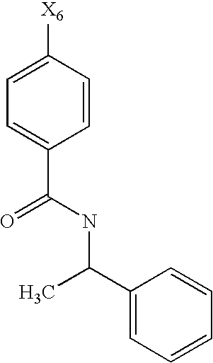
C1=C([X6])C=CC(C(=O)NC(C2=CC=CC=C2)C)=C1
